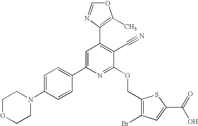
C1OCCN(C2=CC=C(C3=CC(C4=C(C)OC=N4)=C(C#N)C(OCC4=C(Br)C=C(C(O)=O)S4)=N3)C=C2)C1
